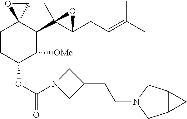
C1CC(OC(=O)N2CC(CCN3CC4C(C3)C4)C2)C([OMe])C(C2(C)C(CC=C(C)C)O2)C12CO2
